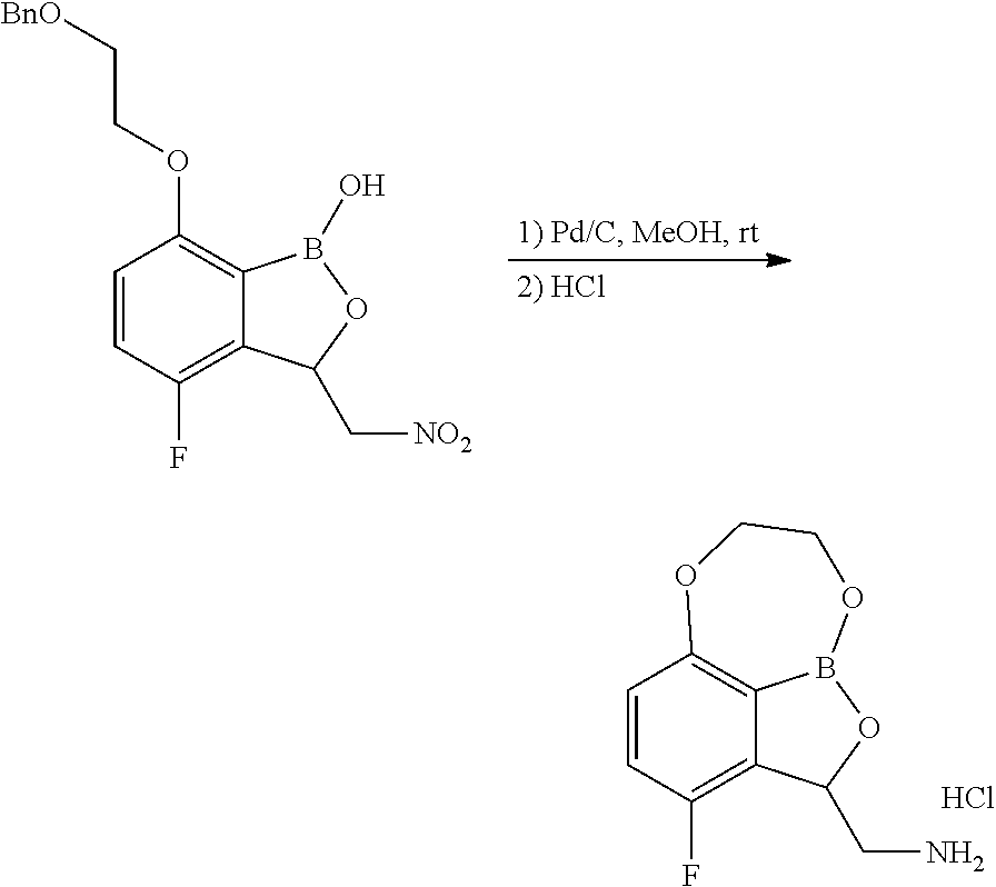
C1=CC(F)=C2C3=C1OCCOB3OC2CN.Cl.C1=CC(F)=C2C(=C1OCC[BnO])B(O)OC2C[NO2]
